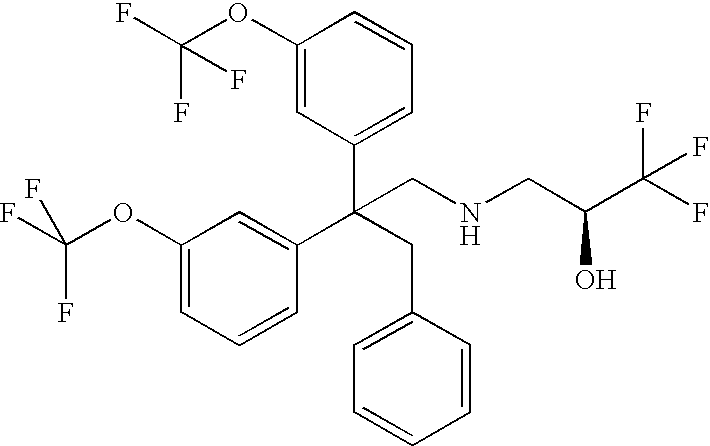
C1(OC(F)(F)F)=CC(C(CC2=CC=CC=C2)(C2=CC(OC(F)(F)F)=CC=C2)CNCC(C(F)(F)F)O)=CC=C1
